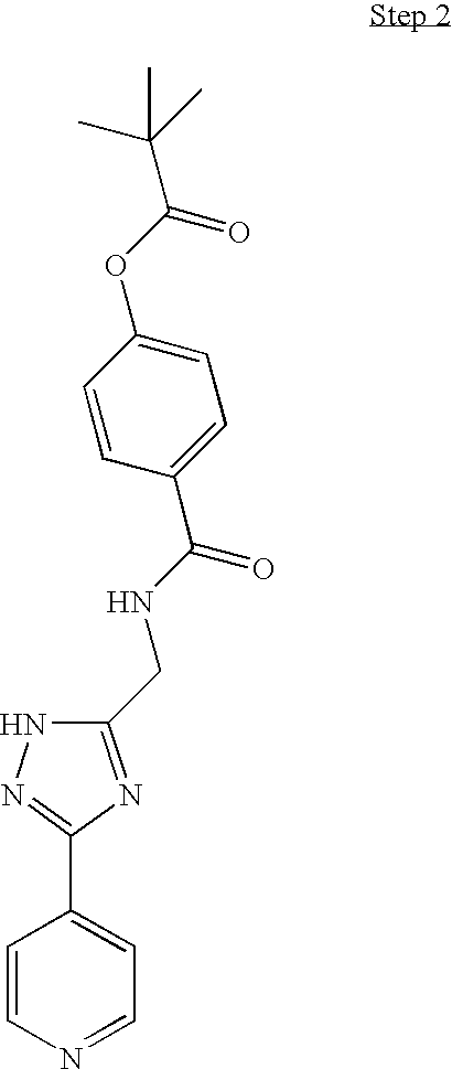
C1=CN=CC=C1C1=NNC(CNC(=O)C2=CC=C(OC(C(C)(C)C)=O)C=C2)=N1
